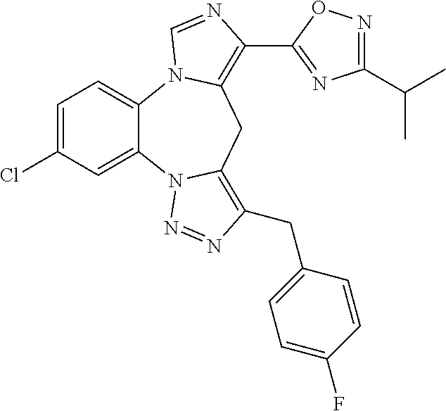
C1=C(Cl)C=C2C(=C1)N1C(=C(C3=NC(C(C)C)=NO3)N=C1)CC1=C(CC3=CC=C(F)C=C3)N=NN21
